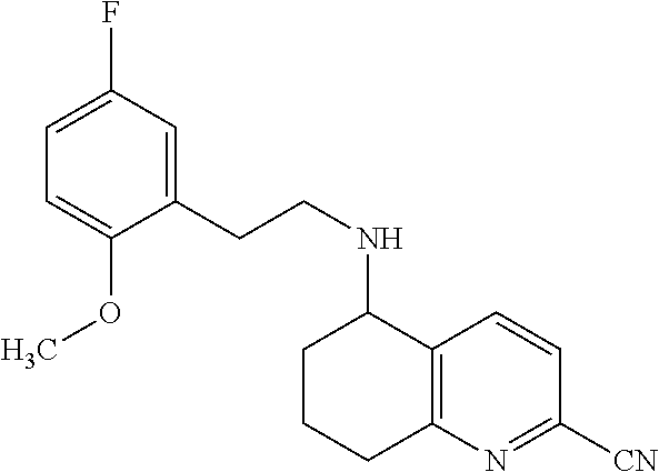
C1(F)=CC=C(OC)C(CCNC2C3=C(N=C([CN])C=C3)CCC2)=C1
